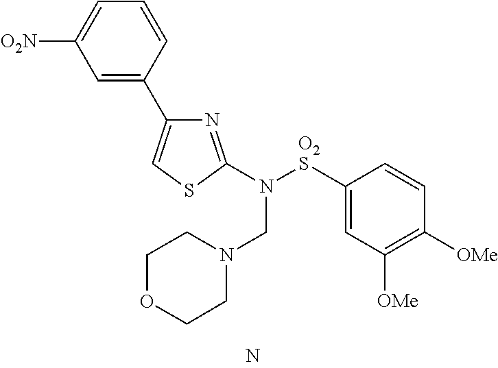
C1=CC(C2=CSC(N([O2S]C3=CC([OMe])=C([OMe])C=C3)CN3CCOCC3)=N2)=CC([O2N])=C1
